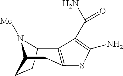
C12CCC(N1[Me])CC1=C2C(C(N)=O)=C(N)S1
